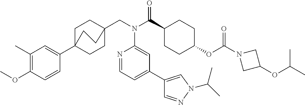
C1(C)=C(OC)C=CC(C23CCC(CN(C(C4CCC(OC(N5CC(OC(C)C)C5)=O)CC4)=O)C4=CC(C5=CN(C(C)C)N=C5)=CC=N4)(CC2)CC3)=C1
